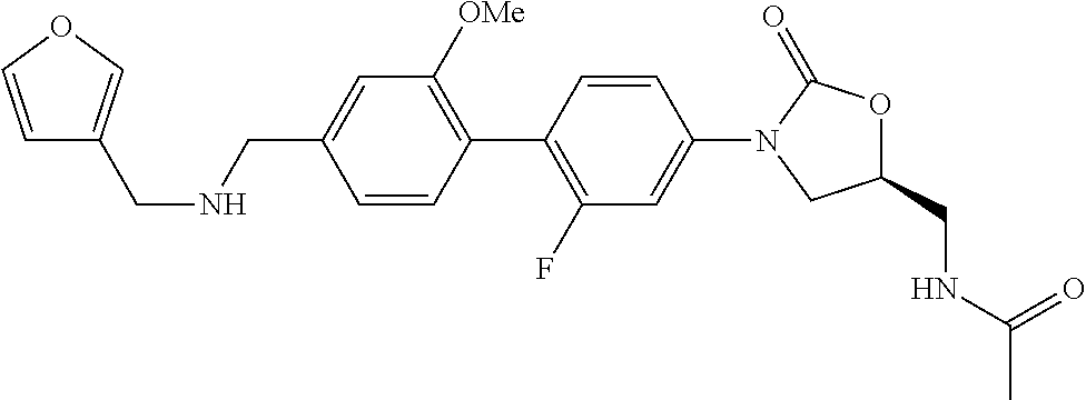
C(C1=CC([OMe])=C(C2=C(F)C=C(N3CC(CNC(C)=O)OC3=O)C=C2)C=C1)NCC1=COC=C1
